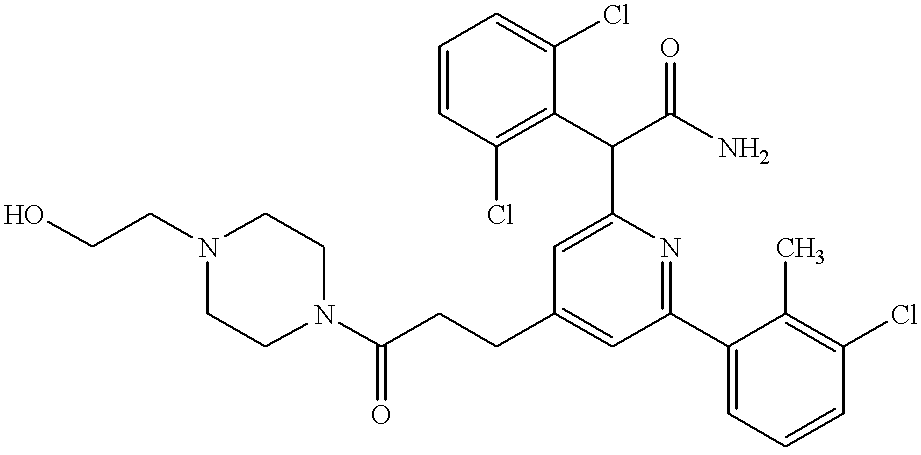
C(CC1=CC(C2=CC=CC(Cl)=C2C)=NC(C(C2=C(Cl)C=CC=C2Cl)C(N)=O)=C1)C(N1CCN(CCO)CC1)=O
